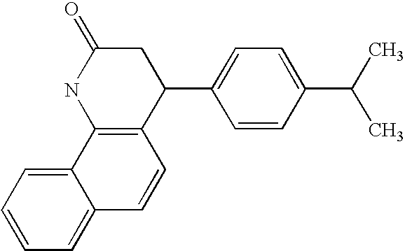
C1=CC(C2C3=C(NC(=O)C2)C2=CC=CC=C2C=C3)=CC=C1C(C)C
